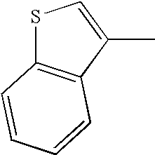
S1C2=C(C(C)=C1)C=CC=C2
